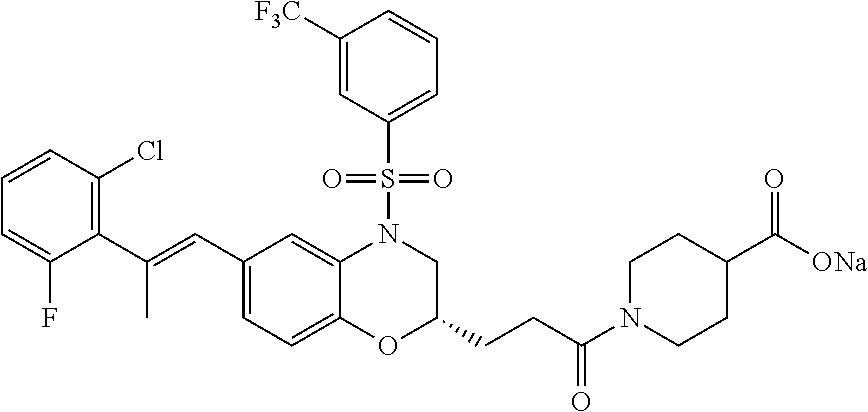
C1([F3C])=CC(S(=O)(=O)N2C3=CC(C=C(C4=C(Cl)C=CC=C4F)C)=CC=C3OC(CCC(N3CCC(C([ONa])=O)CC3)=O)C2)=CC=C1
